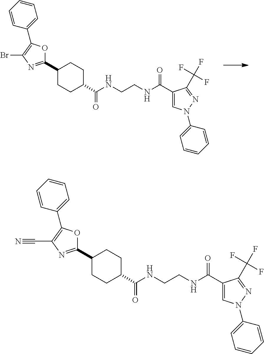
C1(C2=NC(Br)=C(C3=CC=CC=C3)O2)CCC(C(NCCNC(C2=CN(C3=CC=CC=C3)N=C2C(F)(F)F)=O)=O)CC1.C1(C2=NC(C#N)=C(C3=CC=CC=C3)O2)CCC(C(NCCNC(C2=CN(C3=CC=CC=C3)N=C2C(F)(F)F)=O)=O)CC1
